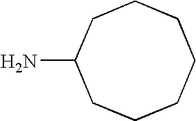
C1CC(N)CCCCC1
